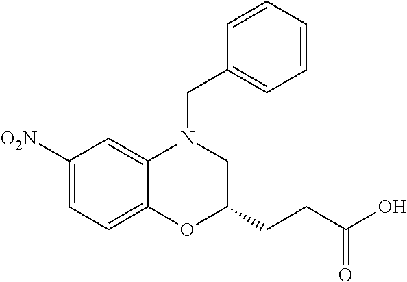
C1([O2N])=CC=C2C(=C1)N(CC1=CC=CC=C1)CC(CCC(O)=O)O2
